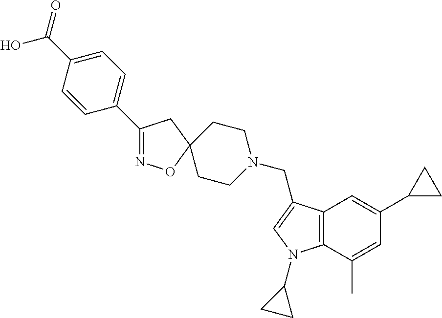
C1(C2=CC=C(C(O)=O)C=C2)=NOC2(C1)CCN(CC1=CN(C3CC3)C3=C1C=C(C1CC1)C=C3C)CC2
